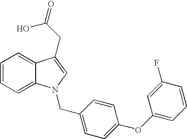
C1=CC=C2C(=C1)C(CC(O)=O)=CN2CC1=CC=C(OC2=CC=CC(F)=C2)C=C1
